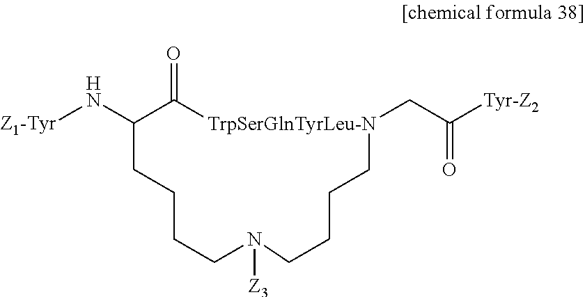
O=C1[TrpSerGlnTyrLeu-N](CC([Tyr-Z2])=O)CCCCN([Z3])CCCCC1N[Z1-Tyr]
